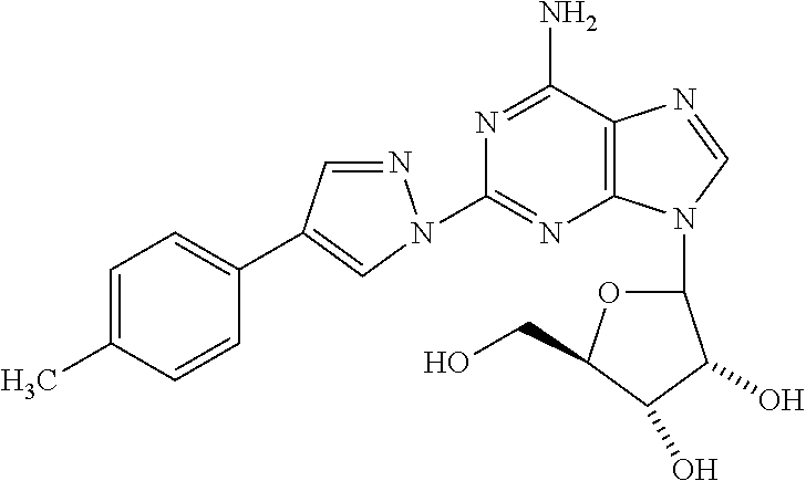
C1=NN(C2=NC3=C(C(N)=N2)N=CN3C2OC(CO)C(O)C2O)C=C1C1=CC=C(C)C=C1
